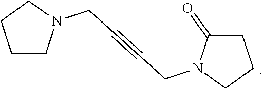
C1CN(CC#CCN2CCCC2=O)CC1
